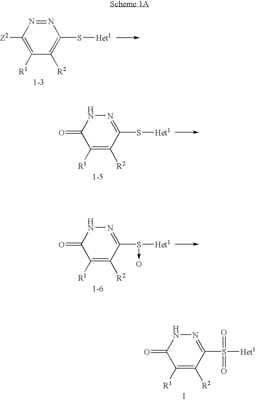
C1([Z2])=C([R1])C([R2])=C(S[Het1])N=N1.C1(=O)C([R1])=C([R2])C(S[Het1])=NN1.C1(=O)C([R1])=C([R2])C(S([Het1])->O)=NN1.C1(=O)C([R1])=C([R2])C(S([Het1])(=O)=O)=NN1.I
